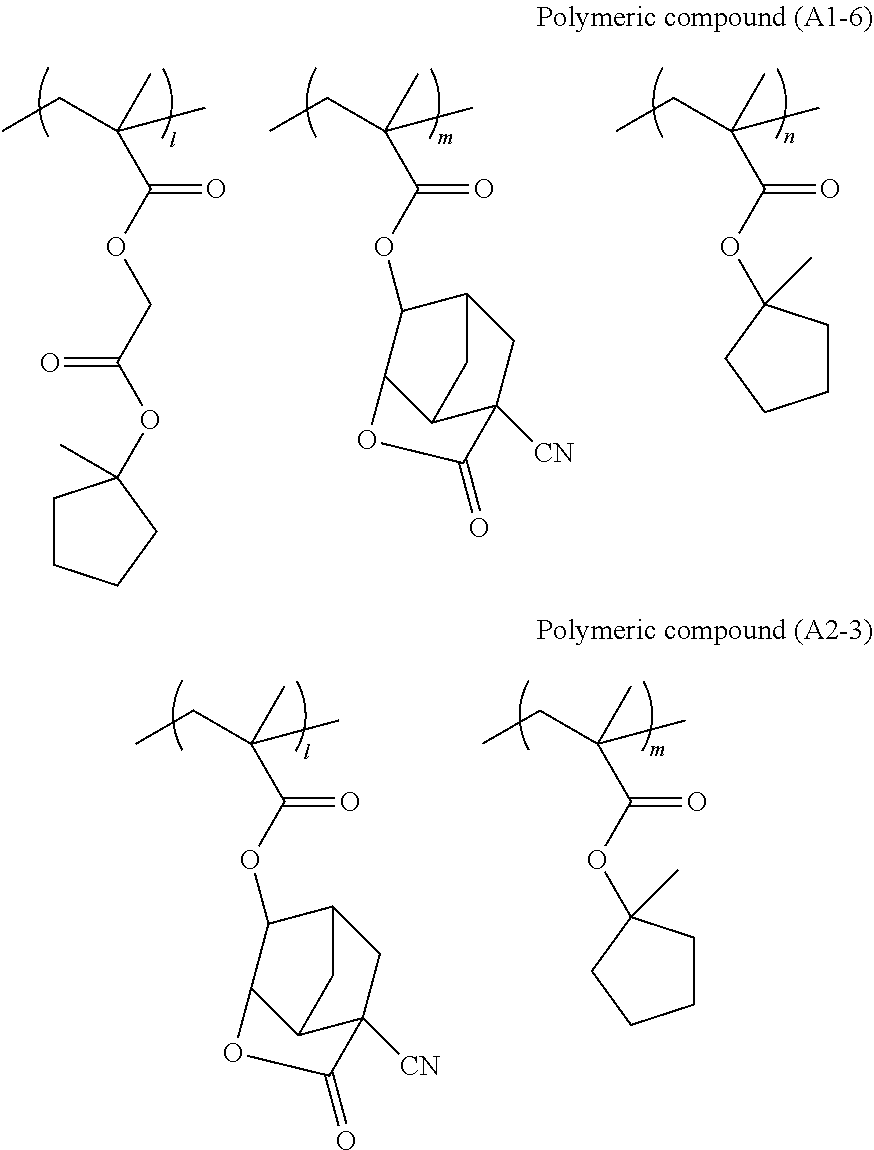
CCC(C)(C)C(=O)OCC(=O)OC1(C)CCCC1.CCC(C)(C)C(=O)OC1C2C3C([CN])(CC1C3)C(=O)O2.CCC(C)(C)C(=O)OC1(C)CCCC1.CCC(C)(C)C(=O)OC1C2C3C([CN])(CC1C3)C(=O)O2.CCC(C)(C)C(=O)OC1(C)CCCC1
